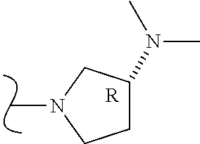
CN1CCC(N(C)C)C1.[R]
